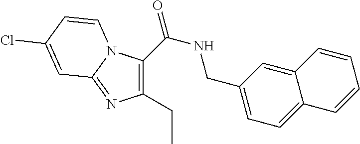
C1(C(=O)NCC2=CC=C3C(=C2)C=CC=C3)=C(CC)N=C2N1C=CC(Cl)=C2
